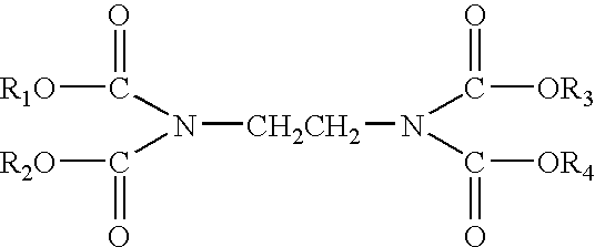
N([CH2CH2]N(C([OR3])=O)C([OR4])=O)(C([R1O])=O)C([R2O])=O
